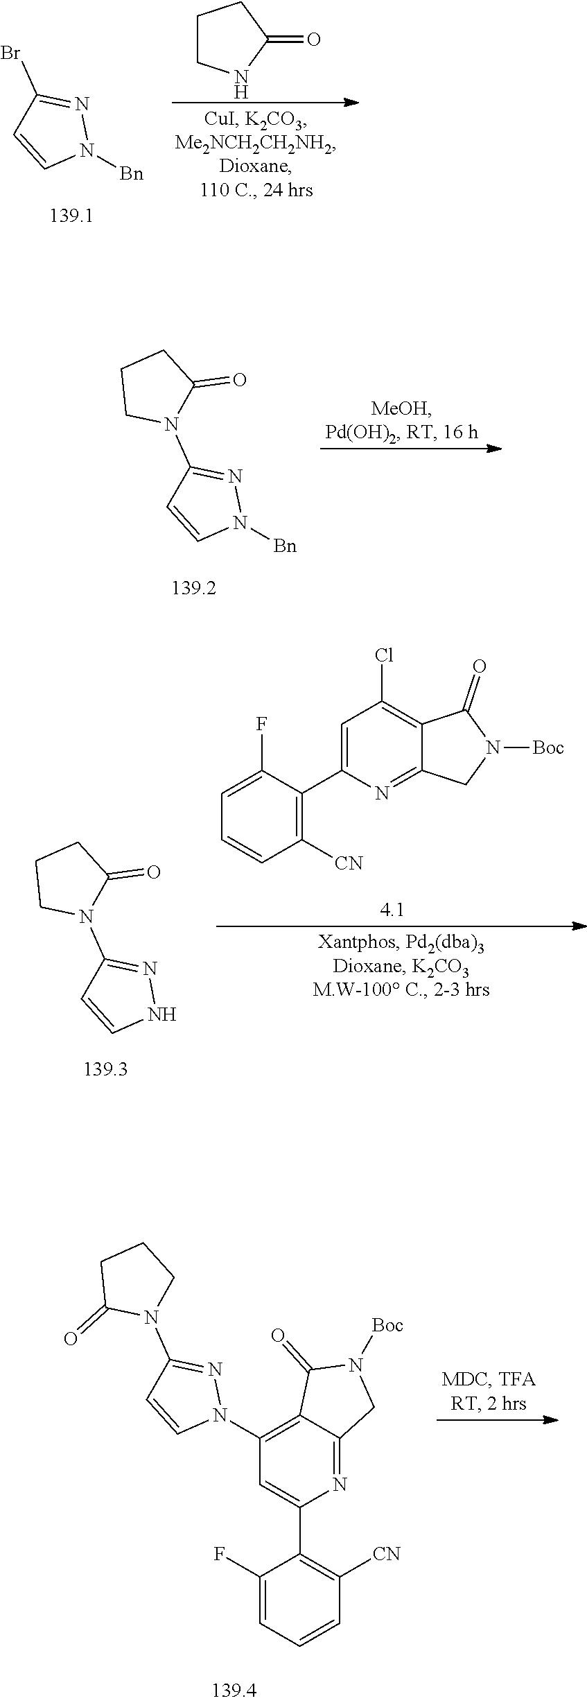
N1([Bn])N=C(Br)C=C1.C1CNC(=O)C1.N1([Bn])N=C(N2C(=O)CCC2)C=C1.C1(F)=CC=CC([CN])=C1C1=CC(Cl)=C2C(=N1)CN([Boc])C2=O.C1(N2C(=O)CCC2)=NNC=C1.C1(C2=CC(N3N=C(N4CCCC4=O)C=C3)=C3C(=N2)CN([Boc])C3=O)=C([CN])C=CC=C1F
